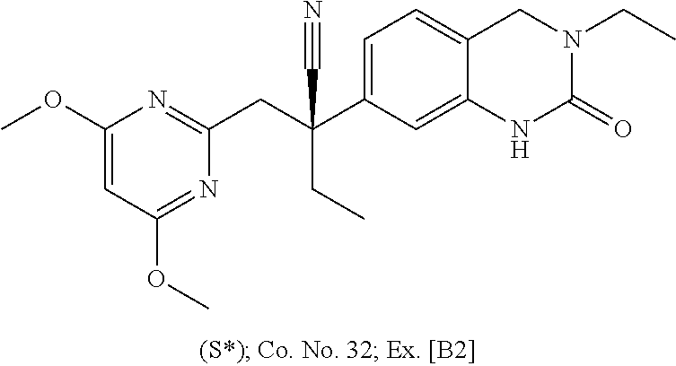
C(C1=CC=C2C(=C1)NC(=O)N(CC)C2)(CC1=NC(OC)=CC(OC)=N1)(C#N)CC
